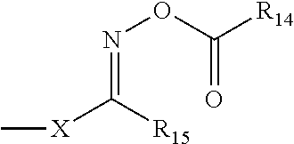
N(=C([R15])[X]C)OC(=O)[R14]
